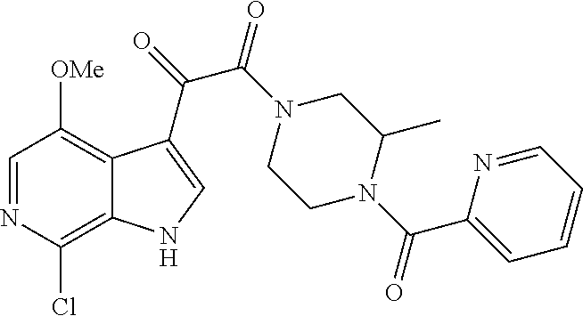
C1=NC(Cl)=C2C(=C1[OMe])C(C(=O)C(N1CCN(C(C3=CC=CC=N3)=O)C(C)C1)=O)=CN2
